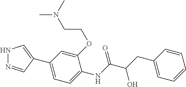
C(COC1=CC(C2=CNN=C2)=CC=C1NC(C(O)CC1=CC=CC=C1)=O)N(C)C
